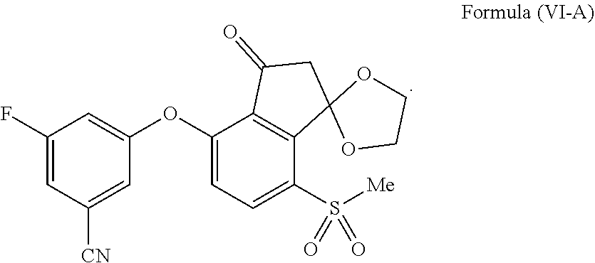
C1(F)=CC([CN])=CC(OC2=CC=C(S([Me])(=O)=O)C3=C2C(=O)CC32OCCO2)=C1
